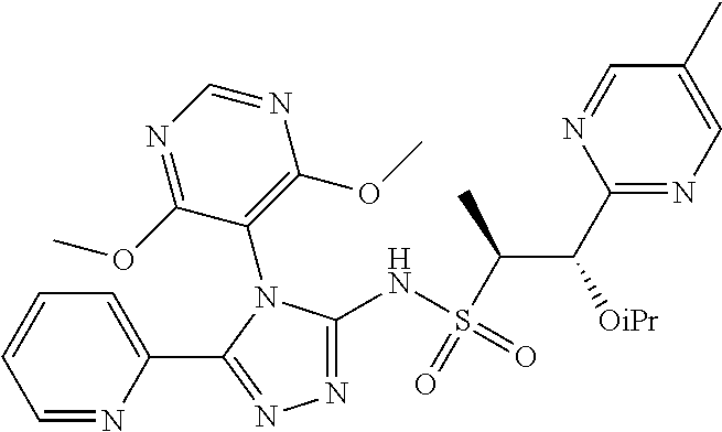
C1(NS(C(C(C2=NC=C(C)C=N2)[OiPr])C)(=O)=O)=NN=C(C2=CC=CC=N2)N1C1=C(OC)N=CN=C1OC
